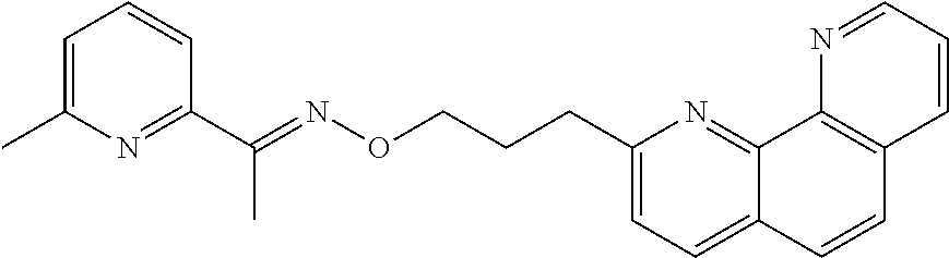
C1=C(C)N=C(C(=NOCCCC2=CC=C3C(=N2)C2=C(C=C3)C=CC=N2)C)C=C1
